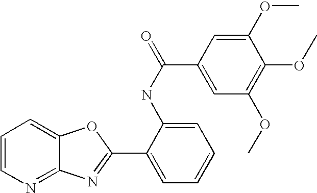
C1=CN=C2C(=C1)OC(C1=CC=CC=C1NC(C1=CC(OC)=C(OC)C(OC)=C1)=O)=N2
